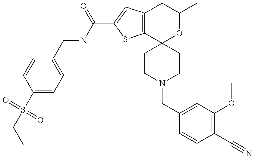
CCS(C1=CC=C(CNC(=O)C2=CC3=C(S2)C2(OC(C)C3)CCN(CC3=CC(OC)=C(C#N)C=C3)CC2)C=C1)(=O)=O
